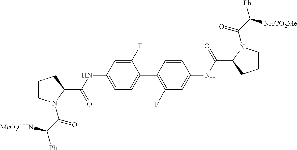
C1(F)=CC(NC(C2CCCN2C(C([MeO2CHN])[Ph])=O)=O)=CC=C1C1=C(F)C=C(NC(C2CCCN2C(C([NHCO2Me])[Ph])=O)=O)C=C1
